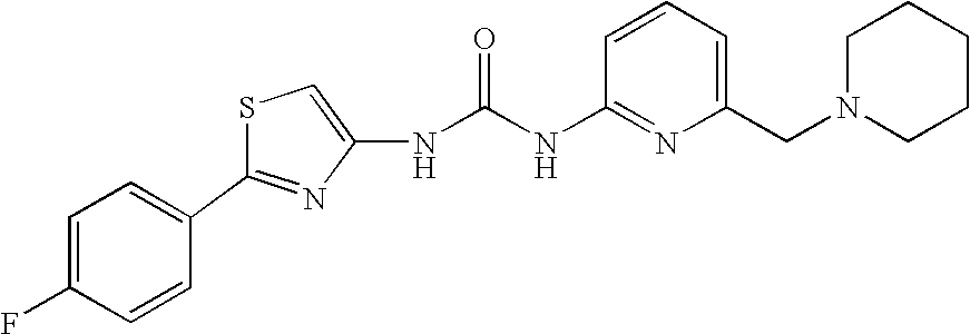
C(NC1=NC(CN2CCCCC2)=CC=C1)(=O)NC1=CSC(C2=CC=C(F)C=C2)=N1
